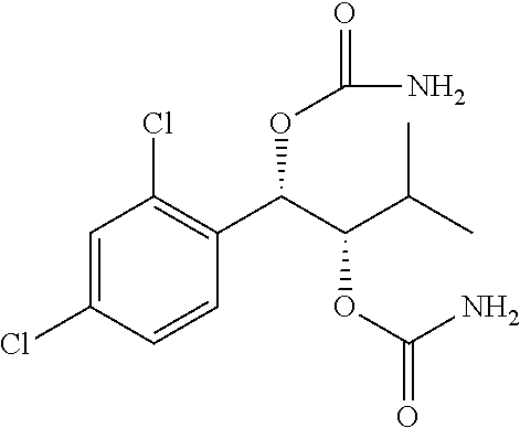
C1=C(Cl)C=CC(C(C(C(C)C)OC(=O)N)OC(=O)N)=C1Cl
